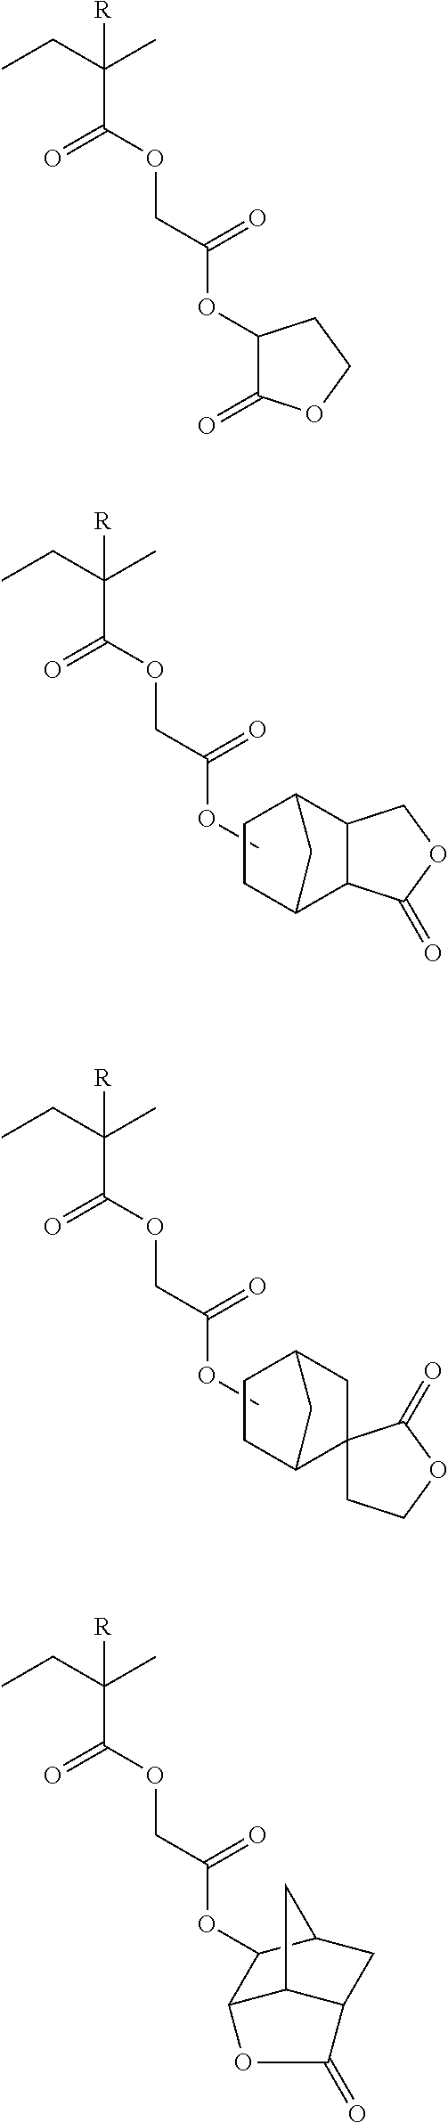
CCC(C)(C(OCC(OC)=O)=O)[R].C1CC2C3C(C1C2)COC3=O.CCC(C)(C(OCC(OC)=O)=O)[R].C1CC2C3(CC1C2)CCOC3=O.CCC(C)(C(OCC(OC1C(=O)OCC1)=O)=O)[R].CCC(C)(C(OCC(OC1C2C3C(CC1C3)C(=O)O2)=O)=O)[R]
